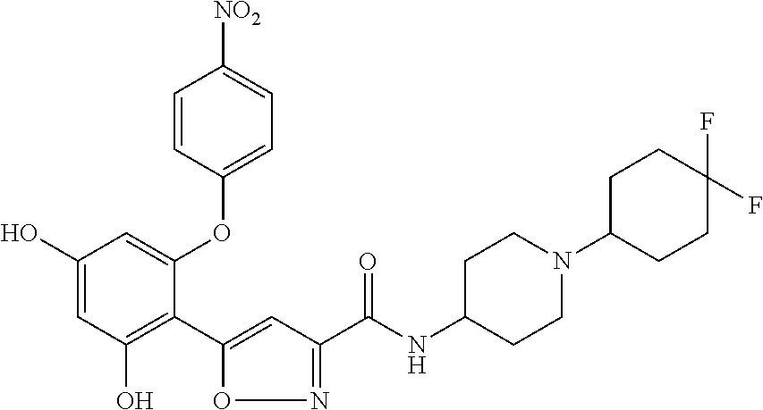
C1(O)=CC(O)=C(C2=CC(C(NC3CCN(C4CCC(F)(F)CC4)CC3)=O)=NO2)C(OC2=CC=C([NO2])C=C2)=C1
